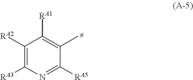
C1([RA2])=C([RA3])N=C([RA5])C(C)=C1[RA1]
